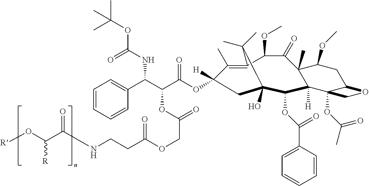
C1(C)=C2C(OC)C(=O)C3(C)C(OC)CC4C(OC(C)=O)(C3([H])C(OC(C3=CC=CC=C3)=O)C(O)(CC1([H])OC(C(C(C1=CC=CC=C1)NC(OC(C)(C)C)=O)OC(COC(CCNC(C(O[R])[R])=O)=O)=O)=O)C2(C)C)CO4
